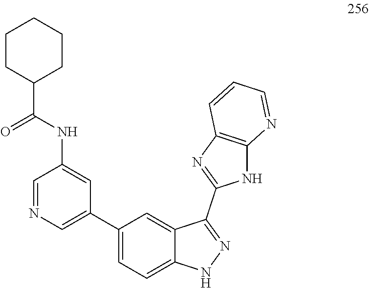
C1(C(NC2=CC(C3=CC=C4C(=C3)C(C3=NC5=C(N3)N=CC=C5)=NN4)=CN=C2)=O)CCCCC1
